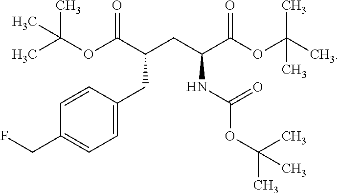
C1=CC(CC(C(OC(C)(C)C)=O)CC(C(OC(C)(C)C)=O)NC(OC(C)(C)C)=O)=CC=C1CF
